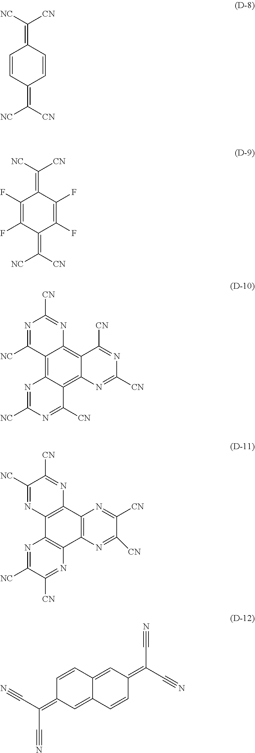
C1=CC(=C([NC])[CN])C=CC1=C([CN])[NC].C1(F)=C(F)C(=C([CN])[NC])C(F)=C(F)C1=C([NC])[CN].C12=C3C(=C4C(=C1N=C([CN])N=C2[NC])C([CN])=NC([CN])=N4)C([CN])=NC([NC])=N3.C12=C(C3=C(C4=C1N=C([NC])C([CN])=N4)N=C([CN])C([CN])=N3)N=C([CN])C([NC])=N2.C1=CC2=CC(=C(C#N)C#N)C=CC2=CC1=C(C#N)C#N
